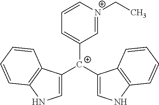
C1([C+](C2=CNC3=C2C=CC=C3)C2=CNC3=C2C=CC=C3)=CC=C[N+](CC)=C1
